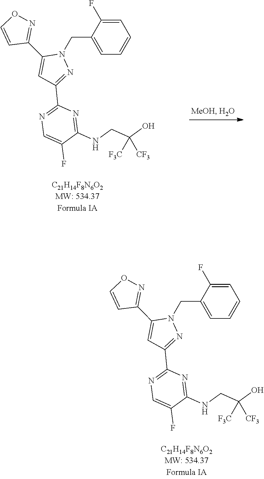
C1(C2=CC(C3=NC=C(F)C(NCC(O)([F3C])[CF3])=N3)=NN2CC2=CC=CC=C2F)=NOC=C1.C1(C2=CC(C3=NC=C(F)C(NCC(O)([F3C])[CF3])=N3)=NN2CC2=CC=CC=C2F)=NOC=C1
